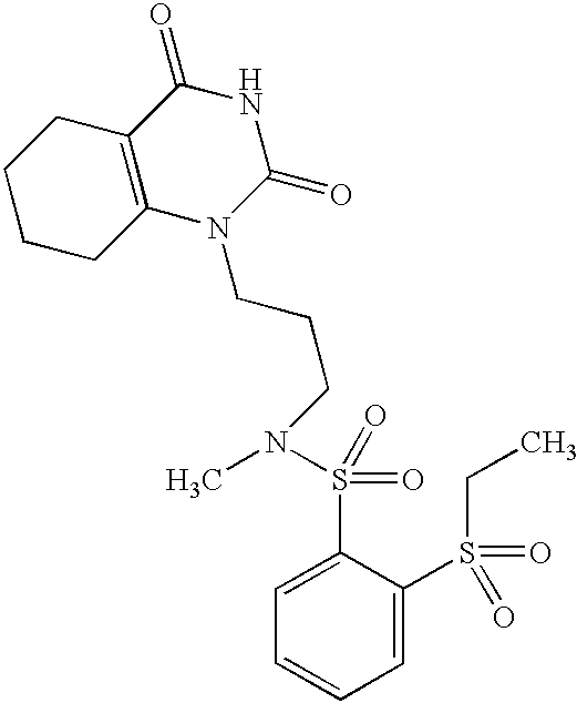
C1CCC2=C(C1)C(=O)NC(=O)N2CCCN(C)S(=O)(=O)C1=CC=CC=C1S(=O)(=O)CC
